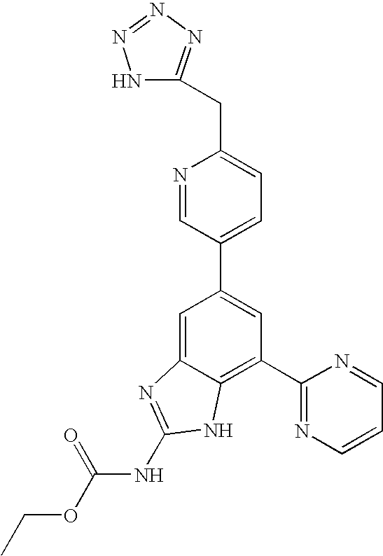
N1=CC(C2=CC(C3=NC=CC=N3)=C3C(=C2)N=C(NC(OCC)=O)N3)=CC=C1CC1=NN=NN1
